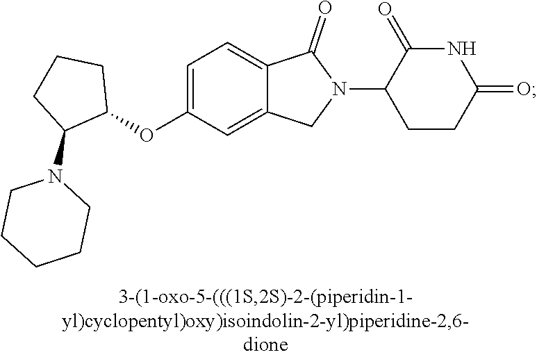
C1=C(OC2CCCC2N2CCCCC2)C=C2C(=C1)C(=O)N(C1CCC(=O)NC1=O)C2
